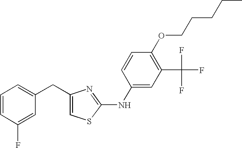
C1=C(CC2=CC=CC(F)=C2)N=C(NC2=CC(C(F)(F)F)=C(OCCCCC)C=C2)S1
